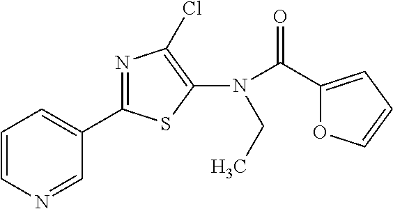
C1(C2=NC(Cl)=C(N(C(=O)C3=CC=CO3)CC)S2)=CC=CN=C1
